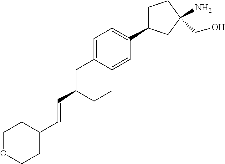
C1C(C=CC2CCOCC2)CCC2=CC(C3CCC(CO)(N)C3)=CC=C12
